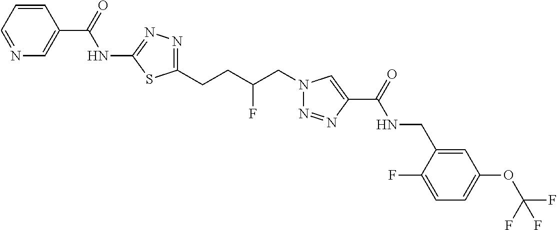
C1(NC(=O)C2=CN=CC=C2)=NN=C(CCC(CN2N=NC(C(=O)NCC3=CC(OC(F)(F)F)=CC=C3F)=C2)F)S1
